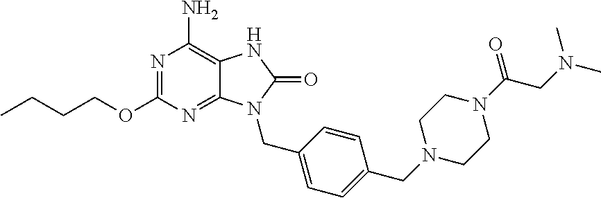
N1=C(OCCCC)N=C2C(=C1N)NC(=O)N2CC1=CC=C(CN2CCN(C(CN(C)C)=O)CC2)C=C1
